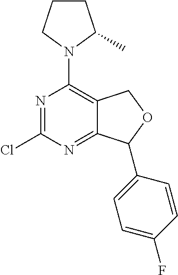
N1=C(Cl)N=C2C(=C1N1C(C)CCC1)COC2C1=CC=C(F)C=C1
